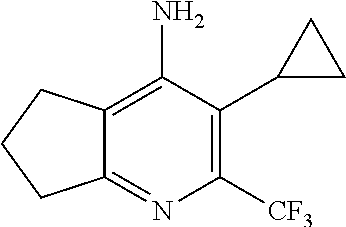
N1=C2C(=C(N)C(C3CC3)=C1[CF3])CCC2
